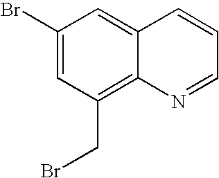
C1(Br)=CC(CBr)=C2C(=C1)C=CC=N2
